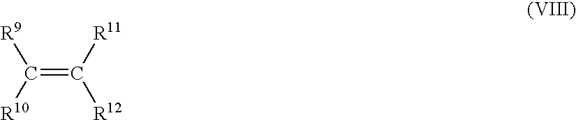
[R9]C([R10])=C([R11])[R12]
